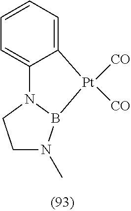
C1=CC=C2C(=C1)N1CCN(C)B1[Pt]2([CO])[CO]
